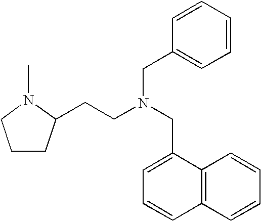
C1CC(CCN(CC2=CC=CC3=C2C=CC=C3)CC2=CC=CC=C2)N(C)C1
